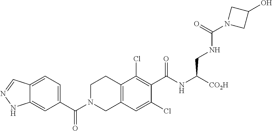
C1(C(N2CC3=C(CC2)C(Cl)=C(C(NC([CO2H])CNC(=O)N2CC(O)C2)=O)C(Cl)=C3)=O)=CC=C2C(=C1)NN=C2
